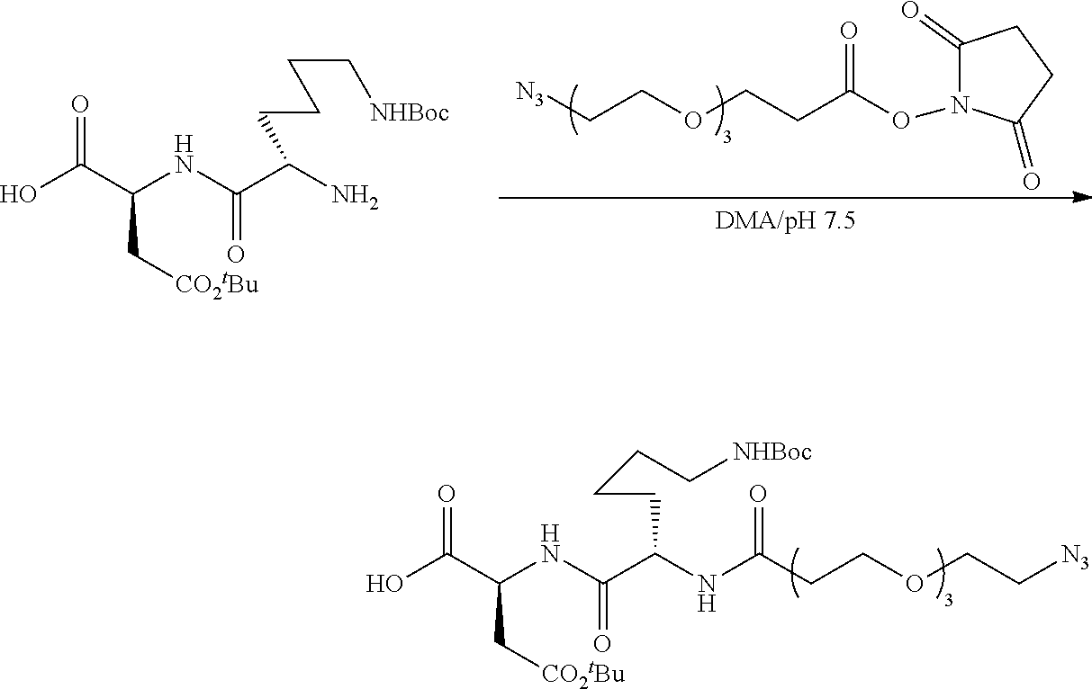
OC(C(NC(C(NC(CCOCC[N3])=O)CCCC[NHBoc])=O)C[CO2tBu])=O.[N3]CCOCCC(ON1C(=O)CCC1=O)=O.O=C(C(C[CO2tBu])NC(C(N)CCCC[NHBoc])=O)O
